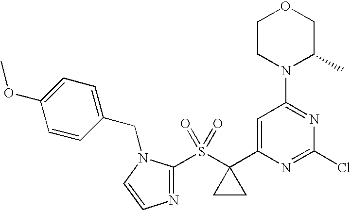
C1CN(C2=NC(Cl)=NC(C3(S(=O)(=O)C4=NC=CN4CC4=CC=C(OC)C=C4)CC3)=C2)C(C)CO1
